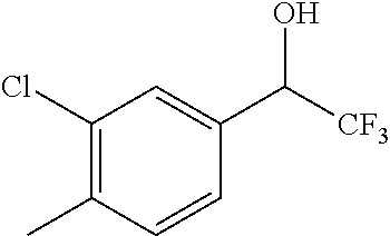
C1(Cl)=C(C)C=CC(C([CF3])O)=C1
